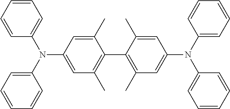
C1=CC=CC(N(C2=CC=CC=C2)C2=CC(C)=C(C3=C(C)C=C(N(C4=CC=CC=C4)C4=CC=CC=C4)C=C3C)C(C)=C2)=C1
